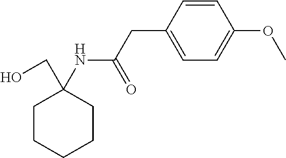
C1CCCCC1(CO)NC(CC1=CC=C(OC)C=C1)=O
